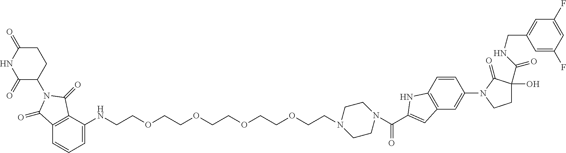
C1=C(NCCOCCOCCOCCOCCN2CCN(C(C3=CC4=C(C=CC(N5C(=O)C(O)(C(=O)NCC6=CC(F)=CC(F)=C6)CC5)=C4)N3)=O)CC2)C2=C(C=C1)C(=O)N(C1CCC(=O)NC1=O)C2=O
